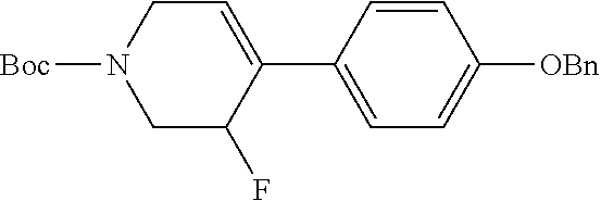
C1=C(C2=CC=C([OBn])C=C2)C(F)CN([Boc])C1
